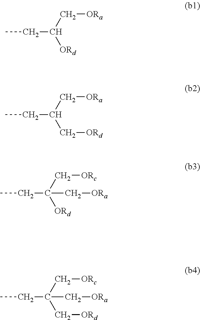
CCC(C[ORa])[ORd].CCC(C[ORa])C[ORd].CCC(C[ORc])([ORd])C[ORa].CCC(C[ORc])(C[ORd])C[ORa]
